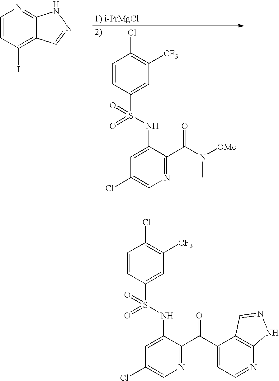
C1=CC(S(NC2=CC(Cl)=CN=C2C(N([OMe])C)=O)(=O)=O)=CC([CF3])=C1Cl.C1=CC(I)=C2C(=N1)NN=C2.C1=CC(S(NC2=CC(Cl)=CN=C2C(C2=CC=NC3=C2C=NN3)=O)(=O)=O)=CC([CF3])=C1Cl
